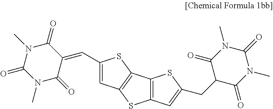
C1=C(C=C2C(=O)N(C)C(=O)N(C)C2=O)SC2=C1SC1=C2SC(CC2C(=O)N(C)C(=O)N(C)C2=O)=C1
